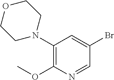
C1=NC(OC)=C(N2CCOCC2)C=C1Br
